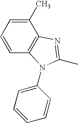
C1=CC=C(C)C2=C1N(C1=CC=CC=C1)C(C)=N2
